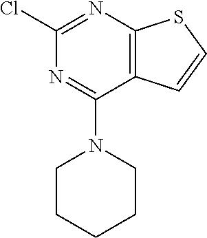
ClC1=NC2=C(C(N3CCCCC3)=N1)C=CS2
